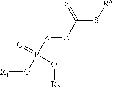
[R1]OP([Z][A]C(S[R])=S)(=O)O[R2]
